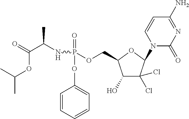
C1=CC=CC=C1OP(=O)(OCC1C(O)C(Cl)(Cl)C(N2C(=O)N=C(N)C=C2)O1)NC(C(OC(C)C)=O)C
